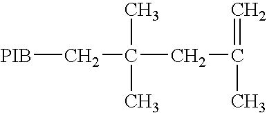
[PIB]CC(CC(=C)C)(C)C
